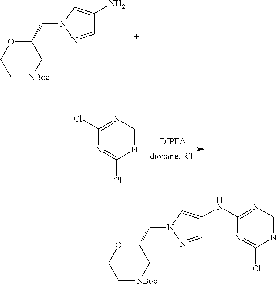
C1[NBoc]CC(CN2N=CC(NC3=NC=NC(Cl)=N3)=C2)OC1.C1[NBoc]CC(CN2N=CC(N)=C2)OC1.C1(Cl)=NC=NC(Cl)=N1
